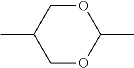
O1CC(C)COC1C
